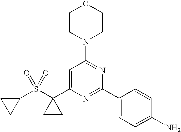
C1CN(C2=NC(C3=CC=C(N)C=C3)=NC(C3(S(=O)(=O)C4CC4)CC3)=C2)CCO1
